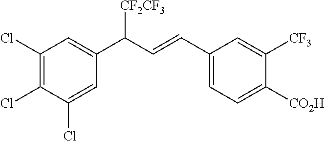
C1(C(C=CC2=CC=C([CO2H])C([CF3])=C2)[CF2CF3])=CC(Cl)=C(Cl)C(Cl)=C1
